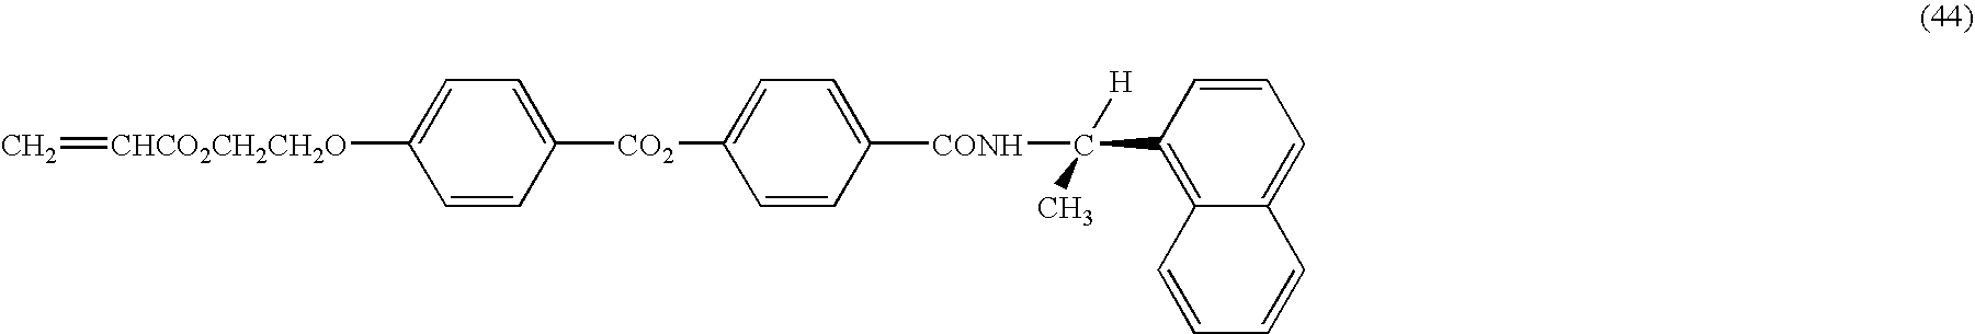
C=[CHCO2CH2CH2O]C1=CC=C([CO2]C2=CC=C([CONH]C([H])(C3=C4C(=CC=C3)C=CC=C4)C)C=C2)C=C1
